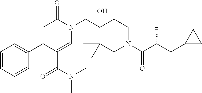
C1=CC=CC(C2=CC(=O)N(CC3(O)C(C)(C)CN(C(C(CC4CC4)C)=O)CC3)C=C2C(=O)N(C)C)=C1
